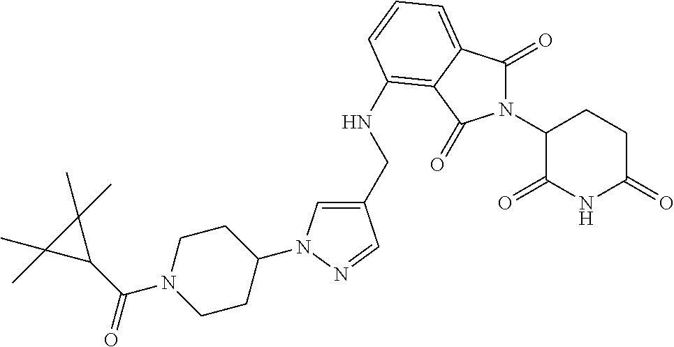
C1(CNC2=C3C(=CC=C2)C(=O)N(C2C(=O)NC(=O)CC2)C3=O)=CN(C2CCN(C(=O)C3C(C)(C)C3(C)C)CC2)N=C1
